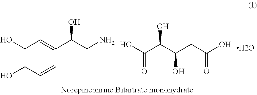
C1(O)=C(O)C=CC(C(CN)O)=C1.C(C(C(CC(O)=O)O)O)(O)=O
